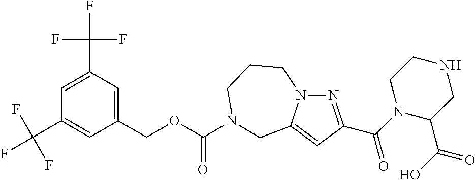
N1=C(C(=O)N2C(C(O)=O)CNCC2)C=C2N1CCCN(C(OCC1=CC(C(F)(F)F)=CC(C(F)(F)F)=C1)=O)C2
